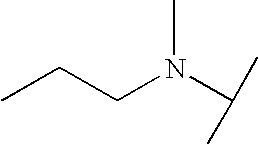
CCCN(C)C(C)C
